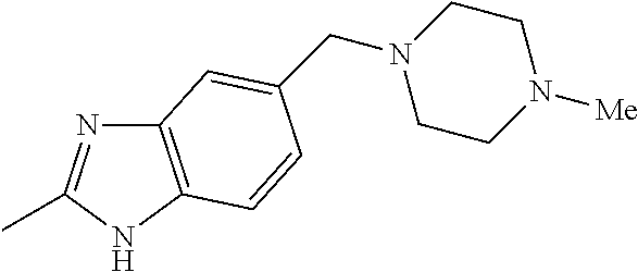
C12=C(NC(C)=N1)C=CC(CN1CCN([Me])CC1)=C2
